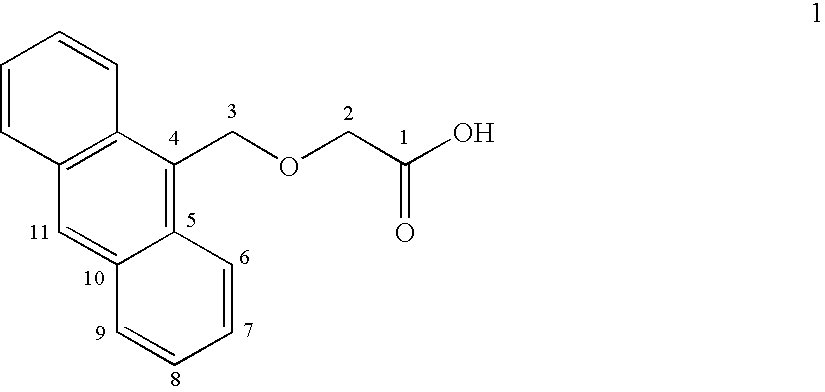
C12=C(COCC(O)=O)C3=C(C=C1C=CC=C2)C=CC=C3
